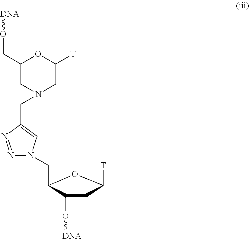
C1(CO[DNA])CN(CC2=CN(CC3C(O[DNA])CC([T])O3)N=N2)CC([T])O1
